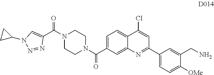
C1=C(C(N2CCN(C(=O)C3=CN(C4CC4)N=N3)CC2)=O)C=C2C(=C1)C(Cl)=CC(C1=CC=C([OMe])C(CN)=C1)=N2
